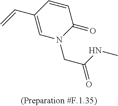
C1=CC(C=C)=CN(CC(NC)=O)C1=O
